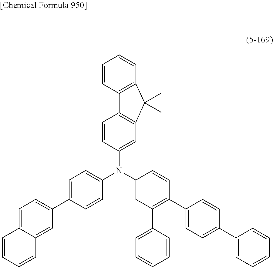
C1=CC2=C(C=C1)C(C)(C)C1=C2C=CC(N(C2=CC(C3=CC=CC=C3)=C(C3=CC=C(C4=CC=CC=C4)C=C3)C=C2)C2=CC=C(C3=CC=C4C(=C3)C=CC=C4)C=C2)=C1
